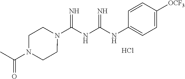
N1(C(NC(NC2=CC=C([OCF3])C=C2)=N)=N)CCN(C(C)=O)CC1.Cl
